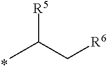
CC(C[R6])[R5]
